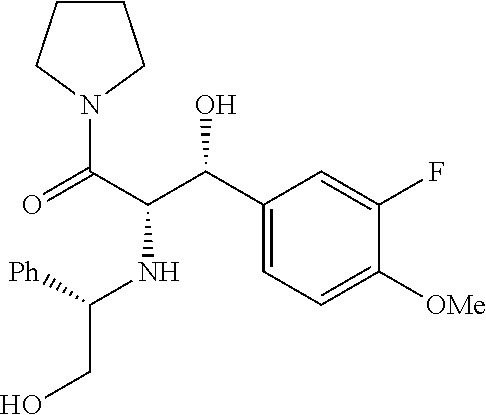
[Ph]C(NC(C(C1=CC=C([OMe])C(F)=C1)O)C(N1CCCC1)=O)CO
